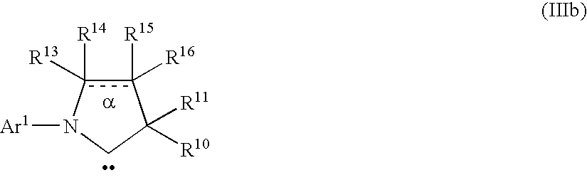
c1([R15])([R16])c([R14])([R13])N([Ar1])CC1([R11])[R10]
